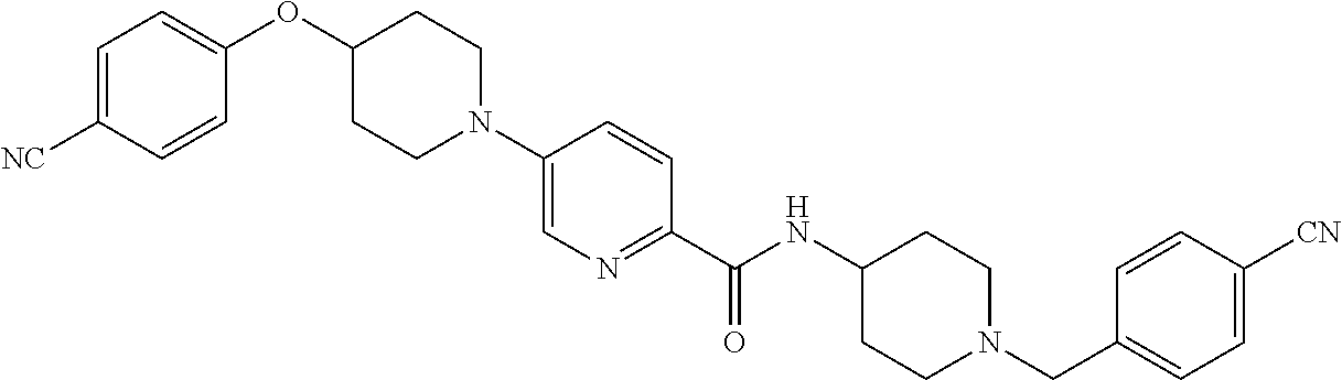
N1(C2=CN=C(C(NC3CCN(CC4=CC=C([CN])C=C4)CC3)=O)C=C2)CCC(OC2=CC=C([NC])C=C2)CC1
